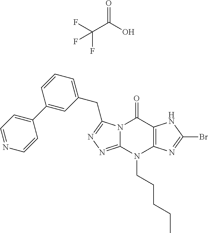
N12C(=NN=C1CC1=CC=CC(C3=CC=NC=C3)=C1)N(CCCCC)C1=C(C2=O)NC(Br)=N1.C(C(O)=O)(F)(F)F
